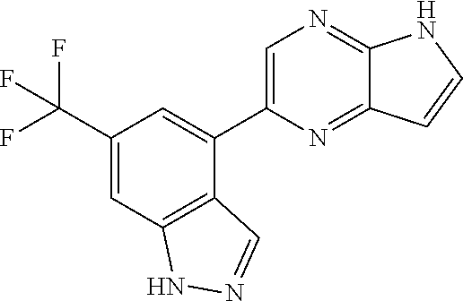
C1=C(C2=CN=C3C(=N2)C=CN3)C2=C(C=C1C(F)(F)F)NN=C2
